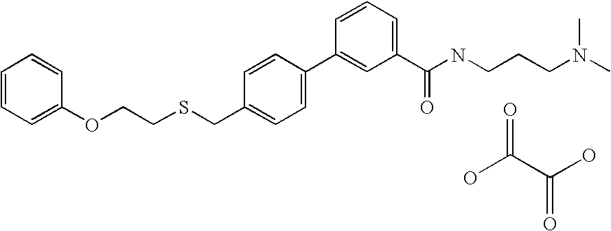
C1=CC=C(OCCSCC2=CC=C(C3=CC(C(NCCCN(C)C)=O)=CC=C3)C=C2)C=C1.OC(C(O)=O)=O
